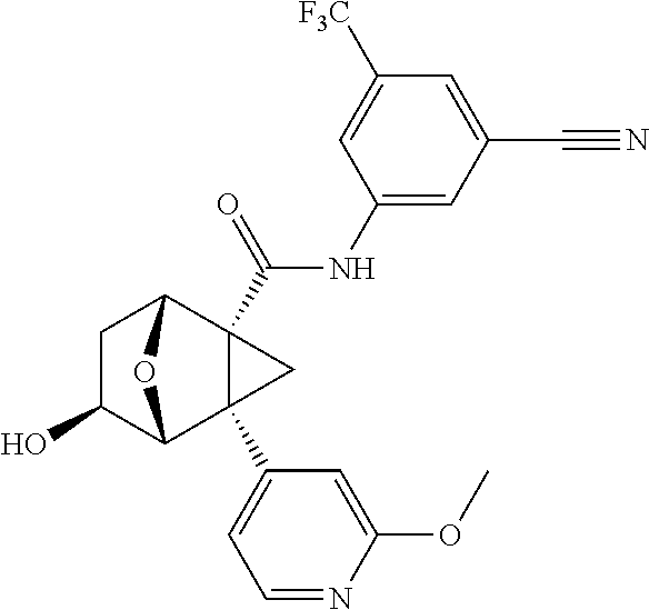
C1C(O)C2C3(C4=CC=NC(OC)=C4)C(C(NC4=CC(C#N)=CC([F3C])=C4)=O)(C1O2)C3
